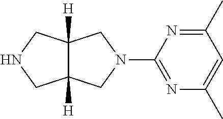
C1(N2CC3([H])C([H])(C2)CNC3)=NC(C)=CC(C)=N1
